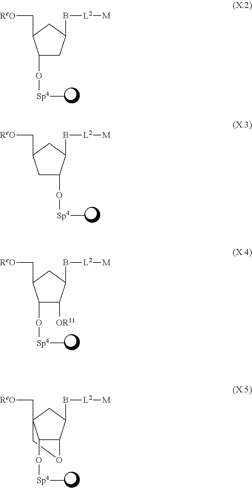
[Sp4](C)OC1CC(B[L2][M])CC1C[ReO].C1C(C[ReO])CC(B[L2][M])C1O[Sp4]C.[Sp4](C)OC1C([OR11])C(B[L2][M])CC1C[ReO].[Sp4](C)OC1C2C(B[L2][M])CC1(C[ReO])CO2
